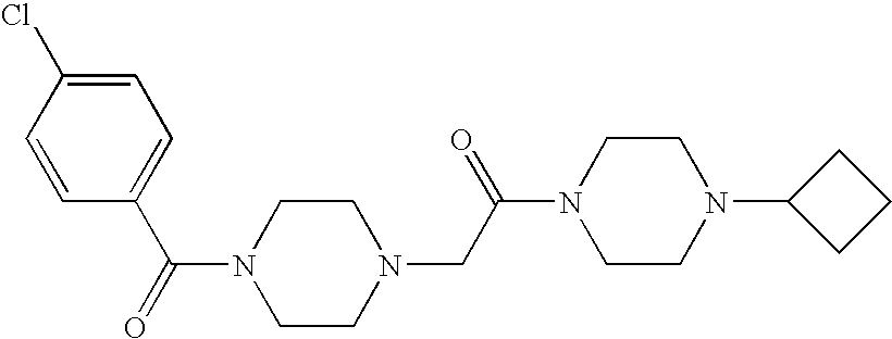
C(N1CCN(CC(N2CCN(C3CCC3)CC2)=O)CC1)(=O)C1=CC=C(Cl)C=C1
